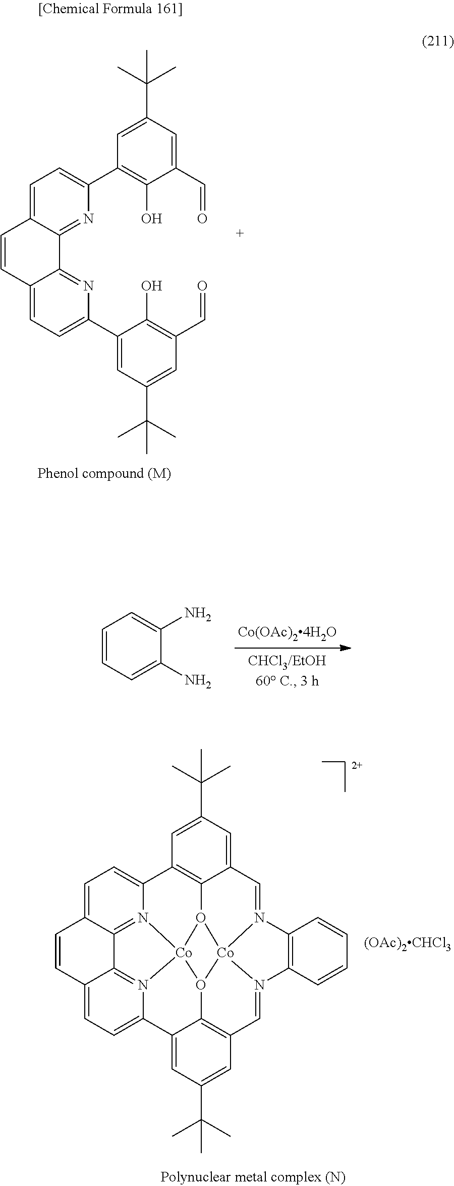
C1=C2C(=NC(C3=C(O)C(C=O)=CC(C(C)(C)C)=C3)=C1)C1=NC(C3=CC(C(C)(C)C)=CC(C=O)=C3O)=CC=C1C=C2.C1=C(N)C(N)=CC=C1.[2+].C1=C2C3=N4C(=C1)C1=C5C(=CC(C(C)(C)C)=C1)C=N1[Co]67O8C9=C(C=C(C(C)(C)C)C=C9C9=CC=C(C=C2)C3=N9[Co]48O56)C=N7C2=C1C=CC=C2
